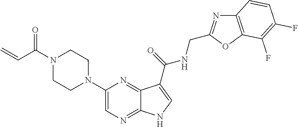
C1(N2CCN(C(C=C)=O)CC2)=CN=C2C(=N1)C(C(=O)NCC1=NC3=C(O1)C(F)=C(F)C=C3)=CN2
